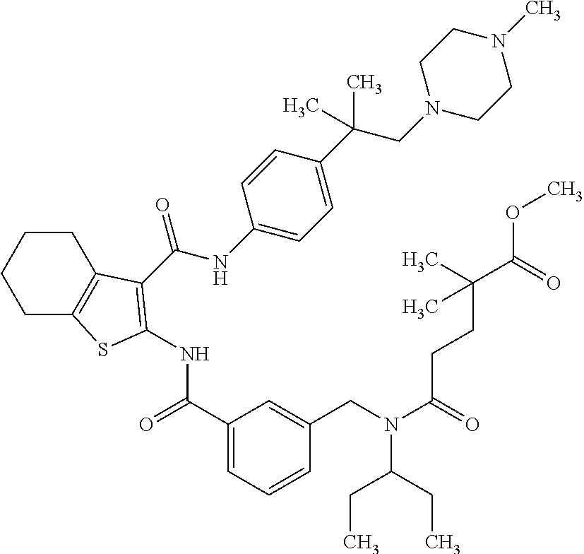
C1CC2=C(CC1)SC(NC(=O)C1=CC=CC(CN(C(CC)CC)C(=O)CCC(C(=O)OC)(C)C)=C1)=C2C(NC1=CC=C(C(CN2CCN(C)CC2)(C)C)C=C1)=O
